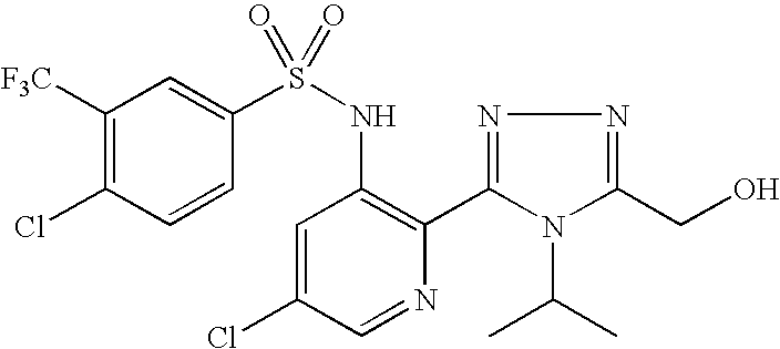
C1([F3C])=C(Cl)C=CC(S(NC2=C(C3=NN=C(CO)N3C(C)C)N=CC(Cl)=C2)(=O)=O)=C1
